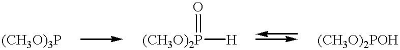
[(CH3O)2P]([H])=O.[(CH3O)3P].[(CH3O)2POH]
